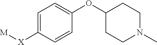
C1=C([X][M])C=CC(OC2CCN(C)CC2)=C1
